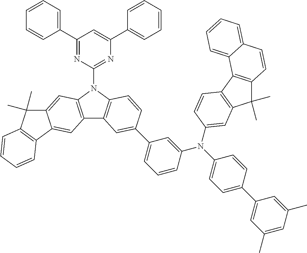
C1(C2=CC=CC=C2)=NC(N2C3=C(C4=C2C=C2C(=C4)C4=C(C2(C)C)C=CC=C4)C=C(C2=CC=CC(N(C4=CC=C(C5=CC(C)=CC(C)=C5)C=C4)C4=CC5=C(C6=C(C5(C)C)C=CC5=CC=CC=C65)C=C4)=C2)C=C3)=NC(C2=CC=CC=C2)=C1
